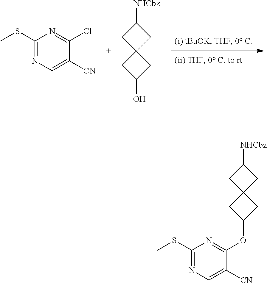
C1(SC)=NC=C([CN])C(Cl)=N1.OC1CC2(C1)CC([NHCbz])C2.[CN]C1=CN=C(SC)N=C1OC1CC2(C1)CC([NHCbz])C2
